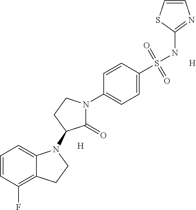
C1=CC(F)=C2C(=C1)N(C1C(=O)N(C3=CC=C(S(NC4=NC=CS4)(=O)=O)C=C3)CC1)CC2.[H].[H]
